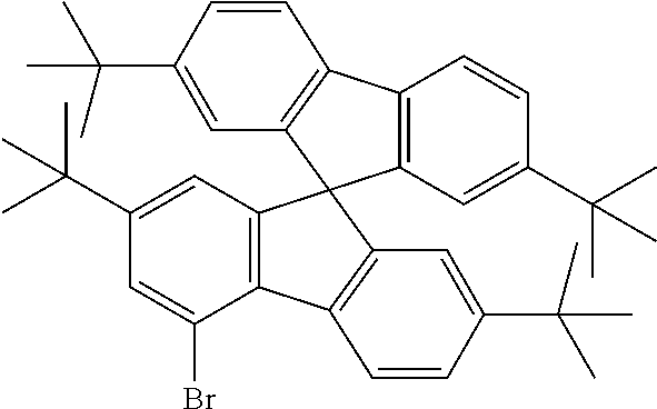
C12=C(C=C(C(C)(C)C)C=C1)C1(C3=C2C=CC(C(C)(C)C)=C3)C2=C(C(Br)=CC(C(C)(C)C)=C2)C2=C1C=C(C(C)(C)C)C=C2
